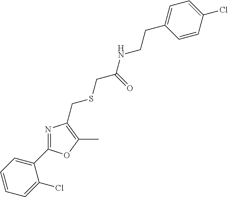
C1=CC=C(C2=NC(CSCC(=O)NCCC3=CC=C(Cl)C=C3)=C(C)O2)C(Cl)=C1
